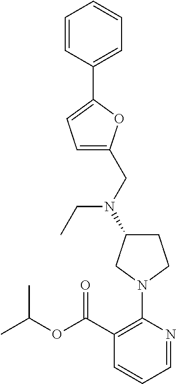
C1=NC(N2CC(N(CC3=CC=C(C4=CC=CC=C4)O3)CC)CC2)=C(C(OC(C)C)=O)C=C1
